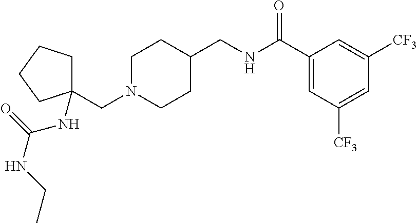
C(N1CCC(CNC(C2=CC([CF3])=CC([CF3])=C2)=O)CC1)C1(NC(=O)NCC)CCCC1
